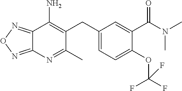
C12=NON=C1N=C(C)C(CC1=CC=C(OC(F)(F)F)C(C(N(C)C)=O)=C1)=C2N
